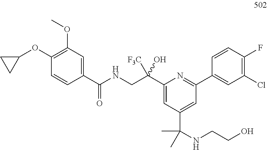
C1(OC2=C(OC)C=C(C(NCC(C3=CC(C(C)(C)NCCO)=CC(C4=CC(Cl)=C(F)C=C4)=N3)([F3C])O)=O)C=C2)CC1
